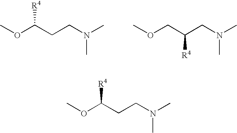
COC(CCN(C)C)[R4].COCC(CN(C)C)[R4].COC(CCN(C)C)[R4]
